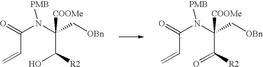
C(N(C(C[OBn])(C([R2])O)[COOMe])[PMB])(=O)C=C.C(N(C(C[OBn])(C([R2])=O)[COOMe])[PMB])(=O)C=C
